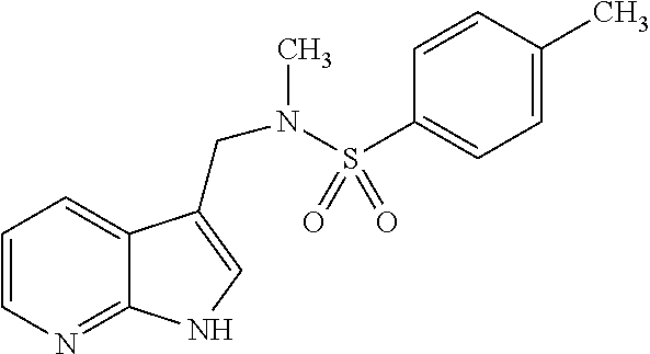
C1=CN=C2C(=C1)C(CN(C)S(C1=CC=C(C)C=C1)(=O)=O)=CN2
